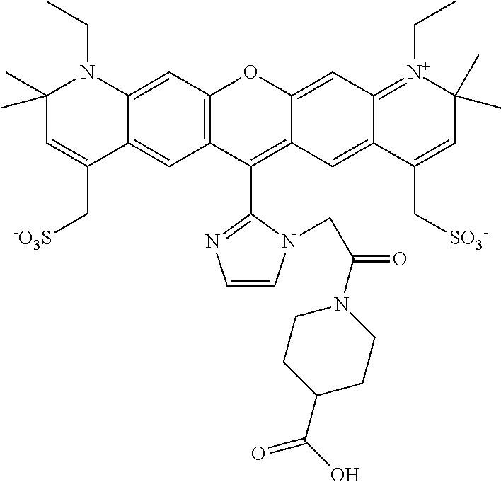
C1(C)(C)C=C(C[SO3-])C2=CC3=C(C=C2N1CC)OC1=CC2=[N+](CC)C(C)(C)C=C(C[SO3-])C2=CC1=C3C1=NC=CN1CC(=O)N1CCC(C(O)=O)CC1
